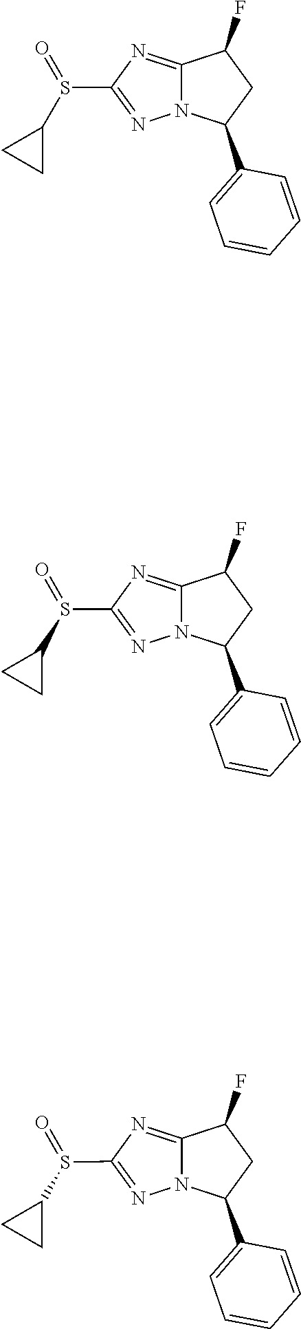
N12C(=NC(S(=O)C3CC3)=N1)C(F)CC2C1=CC=CC=C1.C12=NC(S(=O)C3CC3)=NN1C(C1=CC=CC=C1)CC2F.C1=CC=CC(C2CC(F)C3=NC(S(=O)C4CC4)=NN23)=C1
